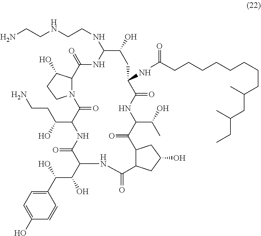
C(CCCCCCCC(CC(CC)C)C)C(=O)NC1C(=O)NC(C(C)O)C(=O)C2C(C(=O)NC(C(C(C3=CC=C(O)C=C3)O)O)C(=O)NC(C(O)CCN)C(=O)N3C(C(=O)NC(NCCNCCN)C(O)C1)C(O)CC3)CC(O)C2
